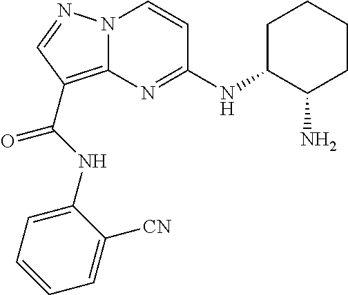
C1(NC(C2=C3N(N=C2)C=CC(NC2C(N)CCCC2)=N3)=O)=CC=CC=C1[CN]
